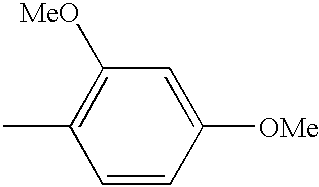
CC1=C([MeO])C=C([OMe])C=C1
